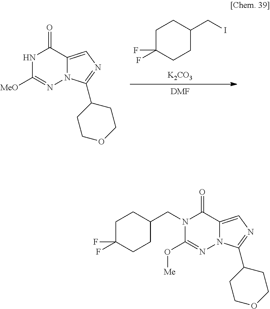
[K2CO3].C1C(F)(F)CCC(CI)C1.[DMF].N1C([MeO])=NN2C(=CN=C2C2CCOCC2)C1=O.N1(CC2CCC(F)(F)CC2)C(O[Me])=NN2C(=CN=C2C2CCOCC2)C1=O
